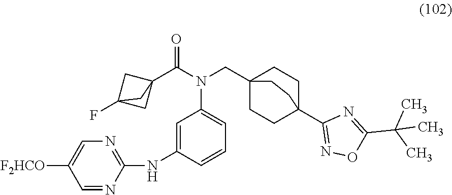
C1=C(NC2=NC=C([F2HCO])C=N2)C=CC=C1N(C(C12CC(F)(C1)C2)=O)CC12CCC(C3=NOC(C(C)(C)C)=N3)(CC1)CC2
